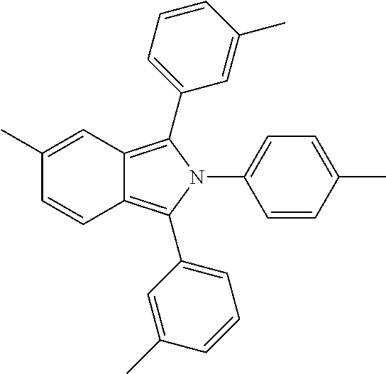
C1=CC(C)=CC=C1N1C(C2=CC=CC(C)=C2)=C2C(=C1C1=CC=CC(C)=C1)C=CC(C)=C2
